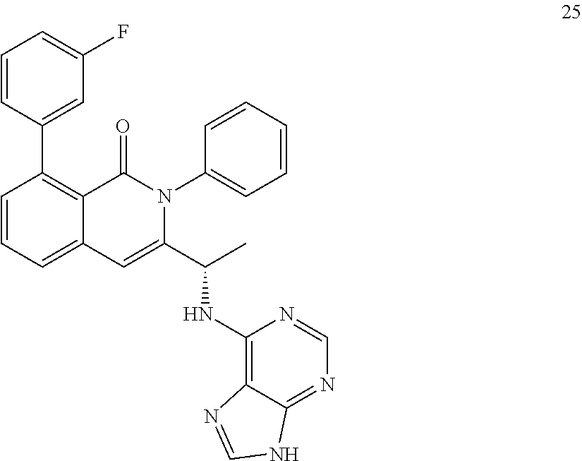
C1(C2=C3C(=CC=C2)C=C(C(C)NC2=C4C(=NC=N2)NC=N4)N(C2=CC=CC=C2)C3=O)=CC(F)=CC=C1
